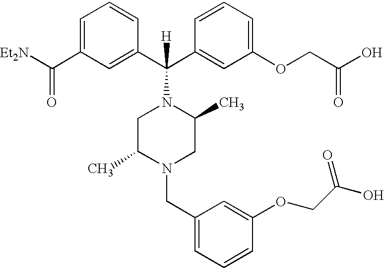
C1(C(C2=CC(OCC(O)=O)=CC=C2)(N2CC(C)N(CC3=CC=CC(OCC(O)=O)=C3)CC2C)[H])=CC(C([Et2N])=O)=CC=C1
